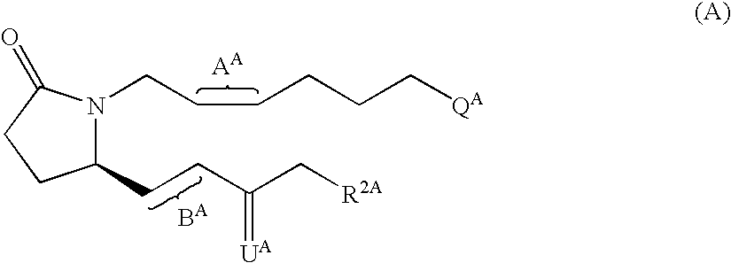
C1(CCC(=[UA])C[R2A])N(CCCCCC[QA])C(=O)CC1
